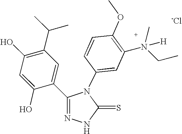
C1(O)=C(C(C)C)C=C(C2=NNC(=S)N2C2=CC(N(CC)(C)[H])=C(OC)C=C2)C(O)=C1.[-Cl]
